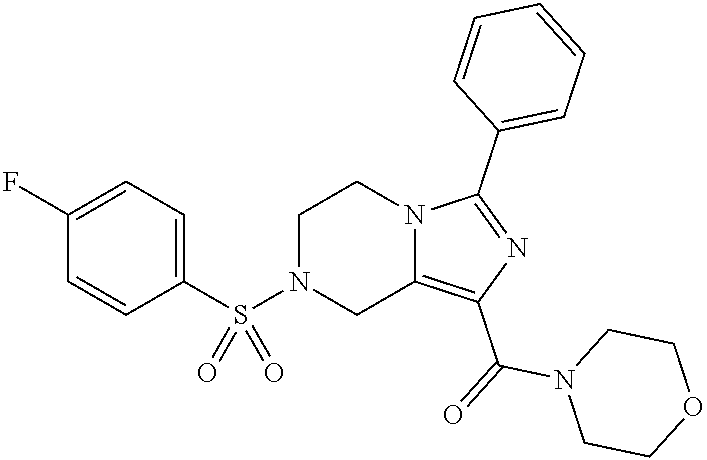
C1N(S(C2=CC=C(F)C=C2)(=O)=O)CC2=C(C(=O)N3CCOCC3)N=C(C3=CC=CC=C3)N2C1
